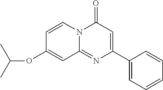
C1(C2=CC(=O)N3C(=N2)C=C(OC(C)C)C=C3)=CC=CC=C1
